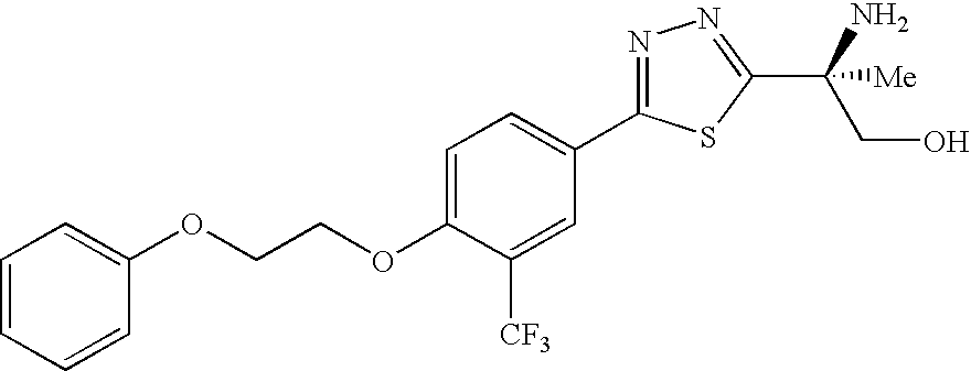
C1(OCCOC2=CC=C(C3=NN=C(C(CO)([Me])N)S3)C=C2[CF3])=CC=CC=C1
